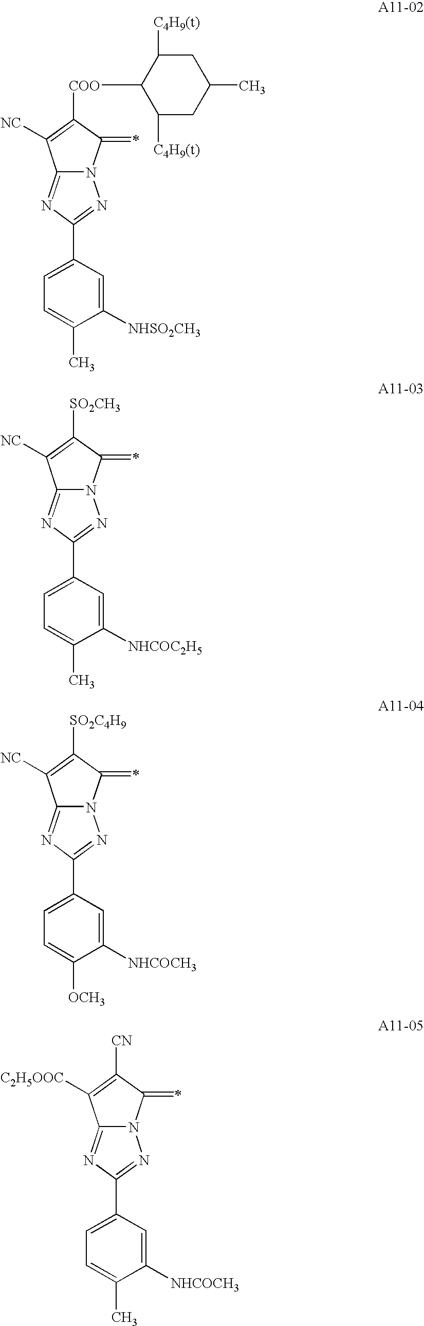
C12=NC(C3=CC=C(C)C([NHSO2CH3])=C3)=NN1C(=C)C([COO]C1C([C4H9(t)])CC(C)CC1[C4H9(t)])=C2[NC].C12=NC(C3=CC=C(C)C([NHCOC2H5])=C3)=NN1C(=C)C([SO2CH3])=C2[NC].C12=NC(C3=CC=C([OCH3])C([NHCOCH3])=C3)=NN1C(=C)C([SO2C4H9])=C2[NC].C12=NC(C3=CC=C(C)C([NHCOCH3])=C3)=NN1C(=C)C([CN])=C2[C2H5OOC]
